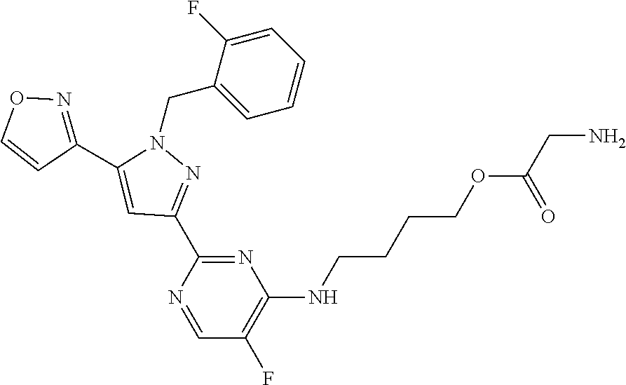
N1(CC2=CC=CC=C2F)C(C2=NOC=C2)=CC(C2=NC(NCCCCOC(CN)=O)=C(F)C=N2)=N1
